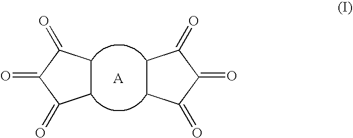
C1(=O)CCC(=O)C1=O.C1C(=O)C(=O)C(=O)C1
